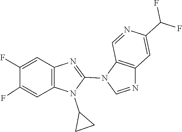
N1(C2=NC3=C(N2C2CC2)C=C(F)C(F)=C3)C=NC2=C1C=NC(C(F)F)=C2
